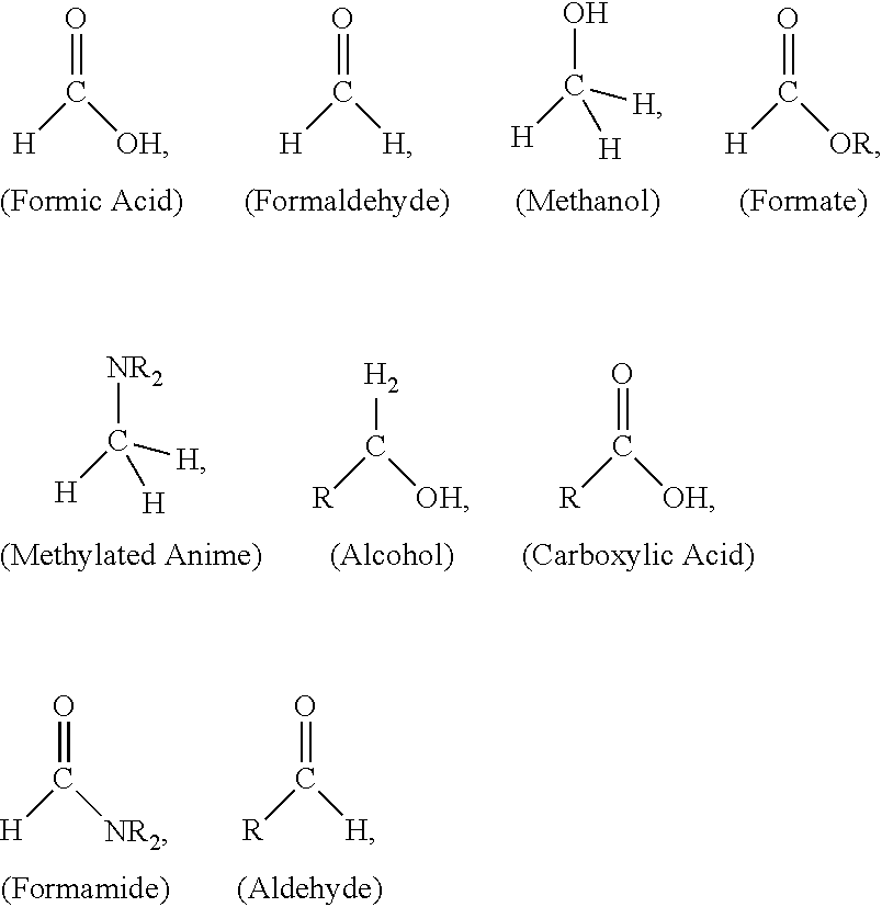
O=C([H])[OH].O=C([H])[H].OC([H])([H])[H].O=C([H])[OR].[NR2]C([H])([H])[H].[H2]C([R])[OH].O=C([R])[OH].O=C([H])[NR2].O=C([R])[H]
